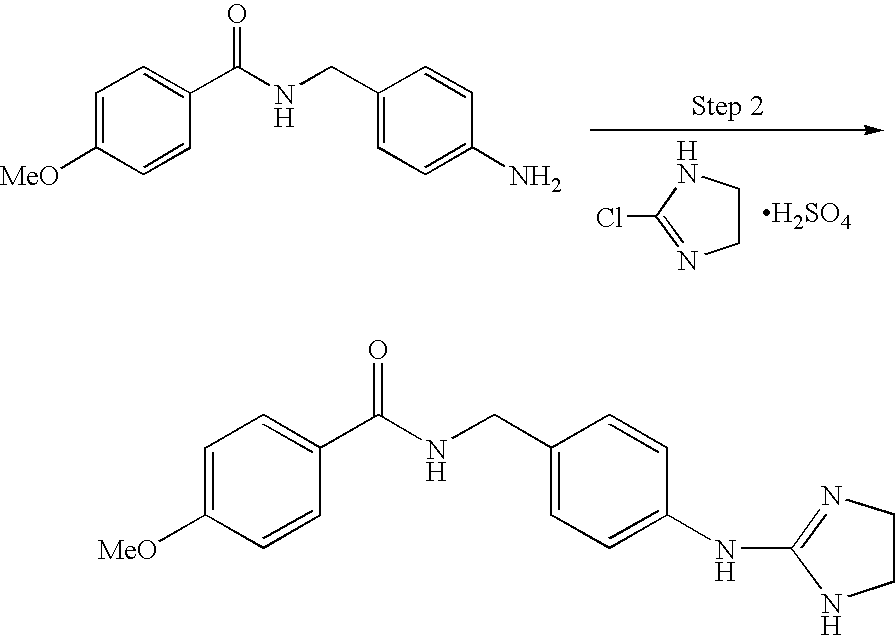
C1CNC(Cl)=N1.C1=C([MeO])C=CC(C(NCC2=CC=C(N)C=C2)=O)=C1.[H2SO4].C1=C([MeO])C=CC(C(NCC2=CC=C(NC3=NCCN3)C=C2)=O)=C1
